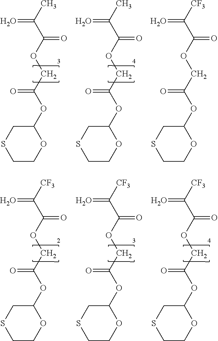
C(OC(C(C)=O)=O)C(OC1CSCCO1)=O.C(OC(C(C)=O)=O)C(OC1CSCCO1)=O.C(OC(C([CF3])=O)=O)C(OC1CSCCO1)=O.C(OC(C([CF3])=O)=O)C(OC1CSCCO1)=O.C(OC(C([CF3])=O)=O)C(OC1CSCCO1)=O.C(OC(C([CF3])=O)=O)C(OC1CSCCO1)=O
